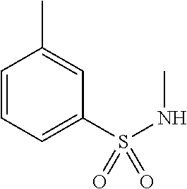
C1=CC=C(S(NC)(=O)=O)C=C1C
